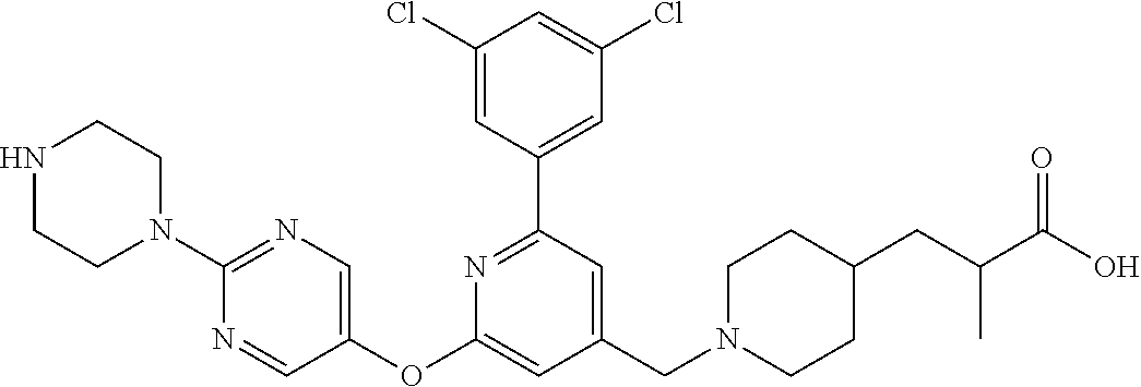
C1(Cl)=CC(C2=NC(OC3=CN=C(N4CCNCC4)N=C3)=CC(CN3CCC(CC(C(O)=O)C)CC3)=C2)=CC(Cl)=C1
